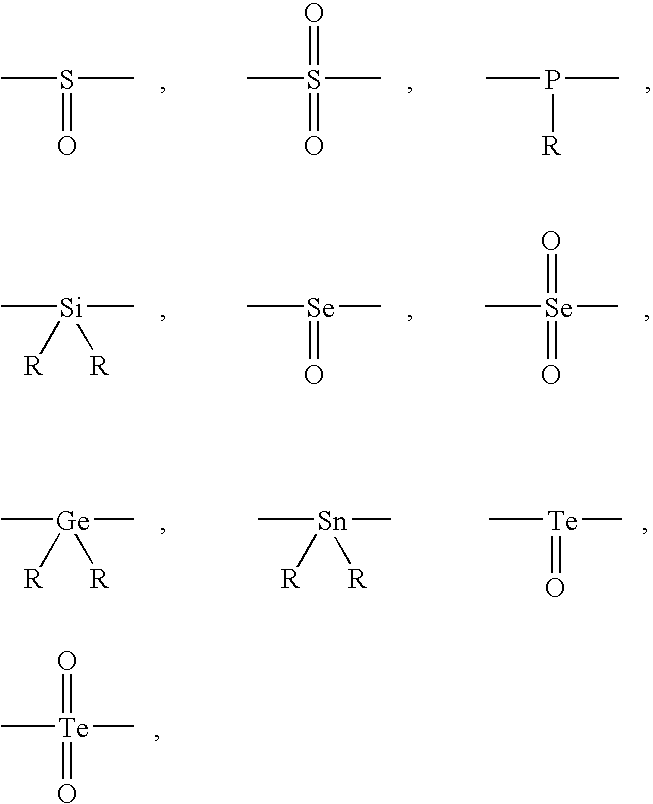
CS(C)=O.CS(C)(=O)=O.CP(C)[R].C[Si](C)([R])[R].C[Se](C)=O.C[Se](C)(=O)=O.C[Ge](C)([R])[R].C[Sn](C)([R])[R].C[Te](C)=O.C[Te](C)(=O)=O
